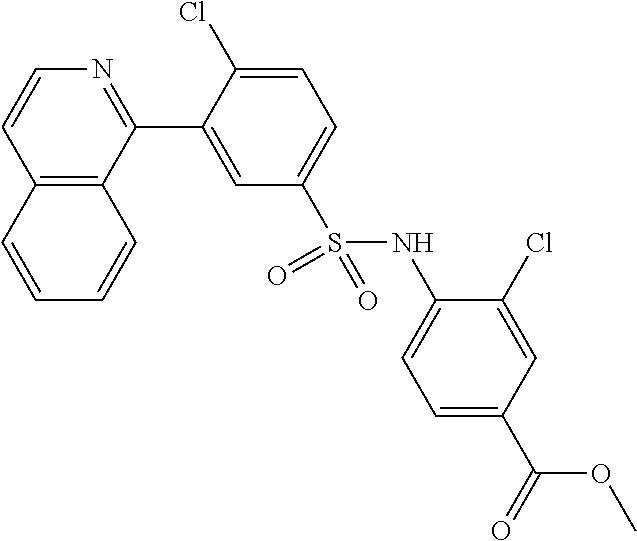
C12=C(C(C3=CC(S(NC4=CC=C(C(=O)OC)C=C4Cl)(=O)=O)=CC=C3Cl)=NC=C1)C=CC=C2
